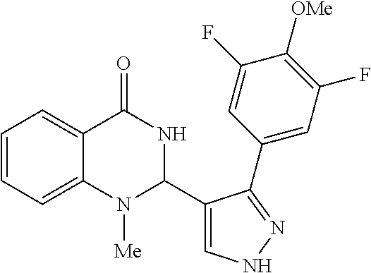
C1=CC=C2C(=C1)C(=O)NC(C1=CNN=C1C1=CC(F)=C([OMe])C(F)=C1)N2[Me]
